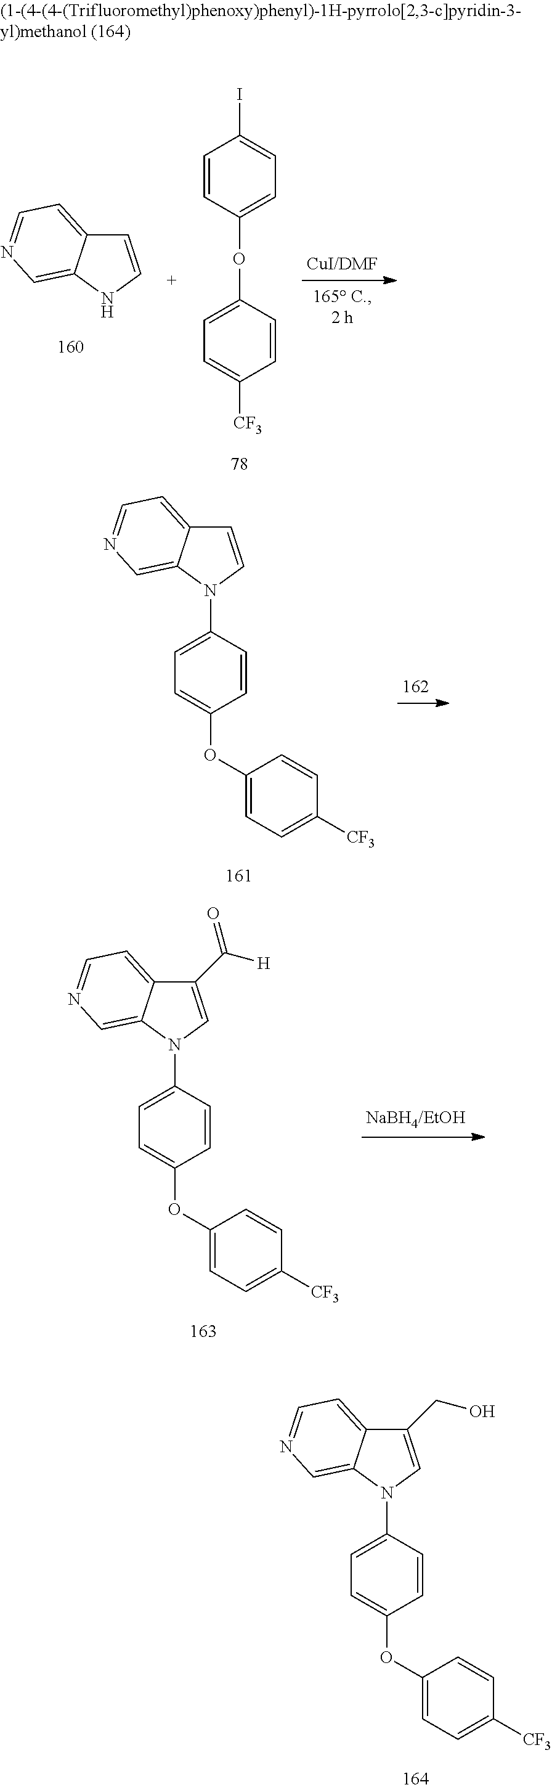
C1=CC(OC2=CC=C([CF3])C=C2)=CC=C1N1C2=CN=CC=C2C(CO)=C1.C1=CNC2=CN=CC=C12.C1=CC([CF3])=CC=C1OC1=CC=C(I)C=C1.C1=CC(OC2=CC=C([CF3])C=C2)=CC=C1N1C2=CN=CC=C2C=C1.C1=CC(OC2=CC=C([CF3])C=C2)=CC=C1N1C2=CN=CC=C2C(C([H])=O)=C1
